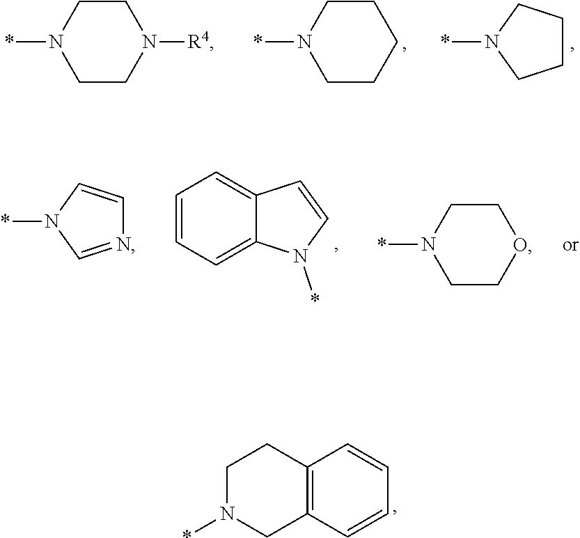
C1CN(*)CCN1[R4].C1CN(*)CCC1.N1(*)CCCC1.N1(*)C=NC=C1.C1=CC=C2C(=C1)C=CN2*.C1CN(*)CCO1.C12=C(C=CC=C1)CN(*)CC2
